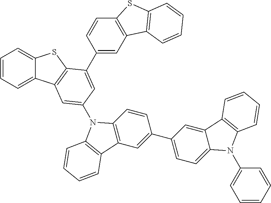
C1=CC=C2C(=C1)SC1=C2C=C(N2C3=C(C=C(C4=CC=C5C(=C4)C4=C(N5C5=CC=CC=C5)C=CC=C4)C=C3)C3=C2C=CC=C3)C=C1C1=CC2=C(C=C1)SC1=C2C=CC=C1
